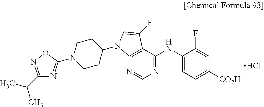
Cl.N1=C(NC2=CC=C([CO2H])C=C2F)C2=C(N=C1)N(C1CCN(C3=NC(C(C)C)=NO3)CC1)C=C2F
